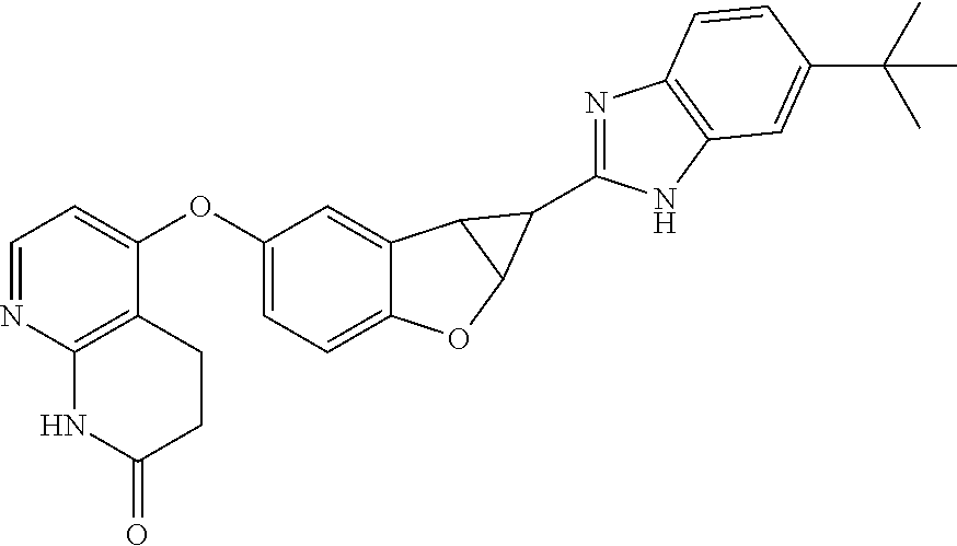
C1=NC2=C(C(OC3=CC=C4C(=C3)C3C(O4)C3C3=NC4=C(N3)C=C(C(C)(C)C)C=C4)=C1)CCC(=O)N2
